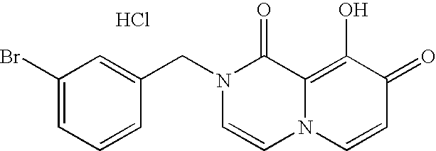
C1=C(CN2C=CN3C(=C(O)C(=O)C=C3)C2=O)C=CC=C1Br.Cl
